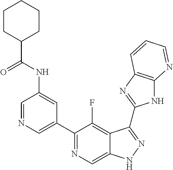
C1=NC=C(C2=NC=C3C(=C2F)C(C2=NC4=C(N2)N=CC=C4)=NN3)C=C1NC(C1CCCCC1)=O
